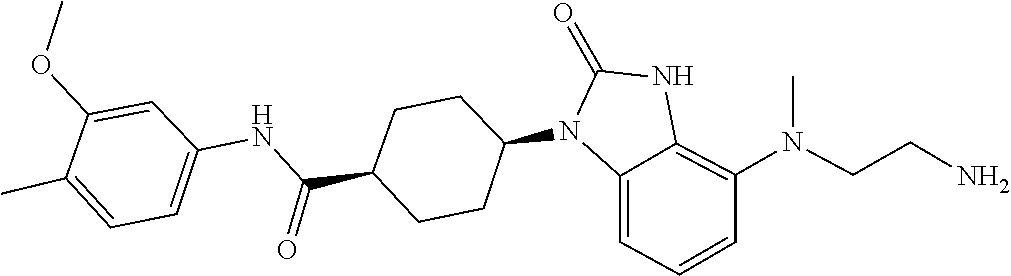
N(C1=C2NC(=O)N(C3CCC(C(NC4=CC=C(C)C(OC)=C4)=O)CC3)C2=CC=C1)(CCN)C
